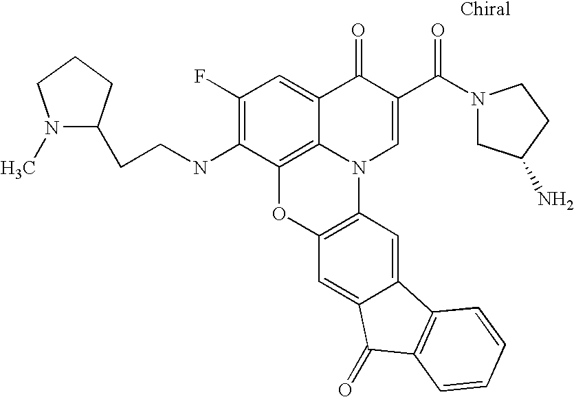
C1(F)=C(NCCC2N(C)CCC2)C2=C3C(=C1)C(=O)C(C(N1CC(N)CC1)=O)=CN3C1=C(O2)C=C2C(=C1)C1=C(C2=O)C=CC=C1
